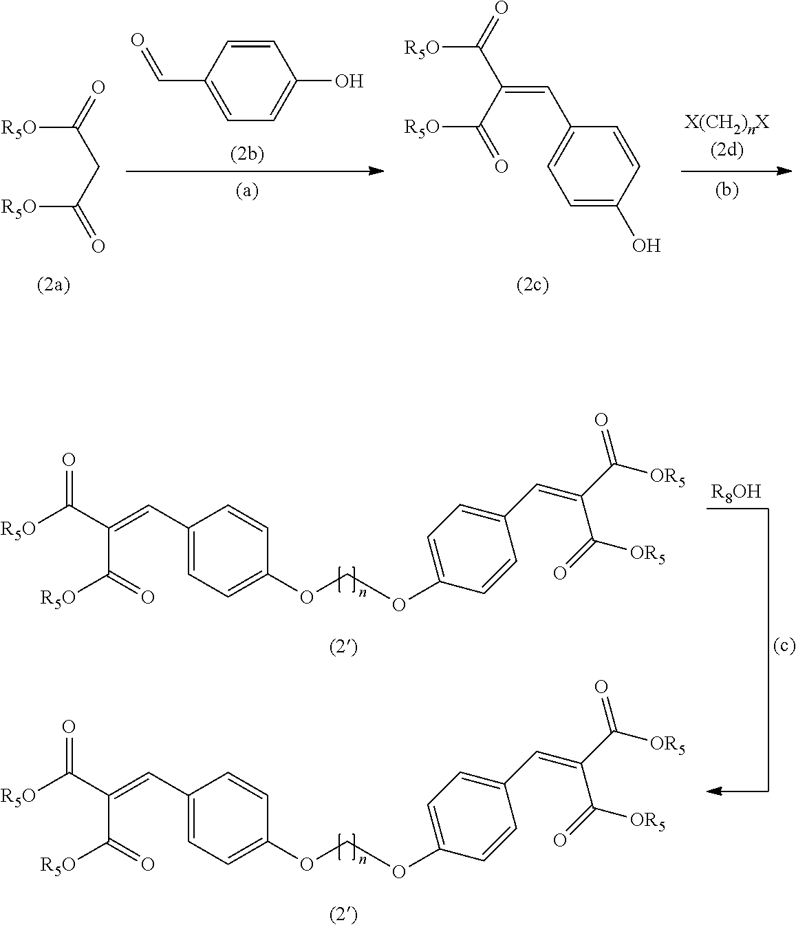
C([R5O])(C(C([R5O])=O)=CC1=CC=C(O)C=C1)=O.C1=CC(C=O)=CC=C1O.C([R5O])(CC([R5O])=O)=O.C1(C=C(C([R5O])=O)C([R5O])=O)=CC=C(OCOC2=CC=C(C=C(C([OR5])=O)C(=O)[OR5])C=C2)C=C1.C1(C=C(C([R5O])=O)C([R5O])=O)=CC=C(OCOC2=CC=C(C=C(C([OR5])=O)C(=O)[OR5])C=C2)C=C1.[R8OH]
